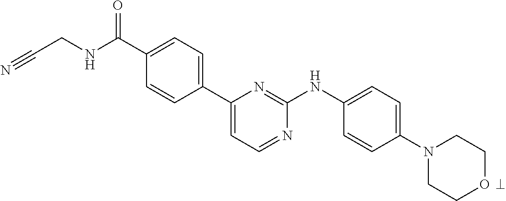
C1(C2=CC=NC(NC3=CC=C(N4CCOCC4)C=C3)=N2)=CC=C(C(NCC#N)=O)C=C1
